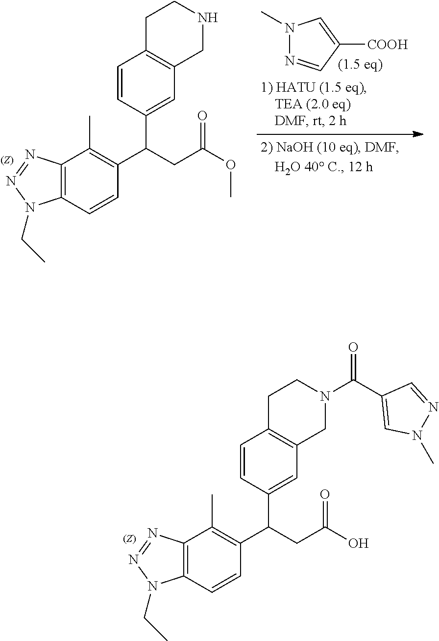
C1=CC(C(CC(O)=O)C2=C(C)C3=C(C=C2)N(CC)N=N3)=CC2=C1CCN(C(C1=CN(C)N=C1)=O)C2.C1=CC(C(CC(OC)=O)C2=C(C)C3=C(C=C2)N(CC)N=N3)=CC2=C1CCNC2.C1([COOH])=CN(C)N=C1
